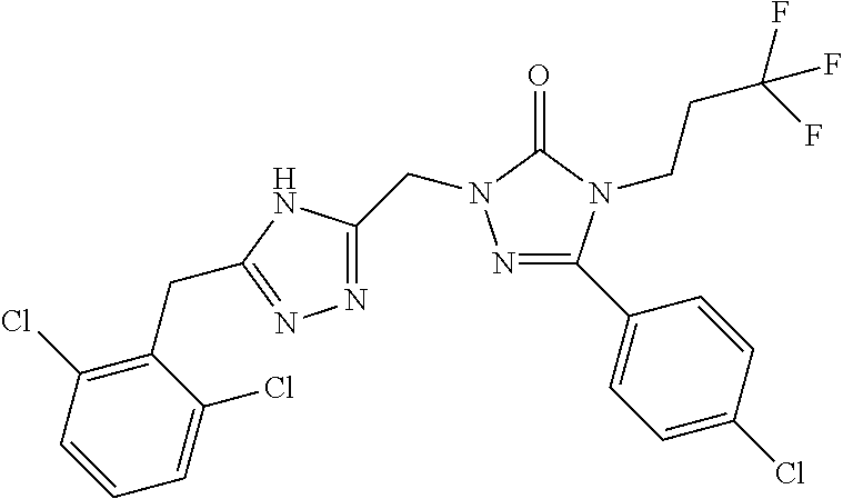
N1=C(C2=CC=C(Cl)C=C2)N(CCC(F)(F)F)C(=O)N1CC1=NN=C(CC2=C(Cl)C=CC=C2Cl)N1
